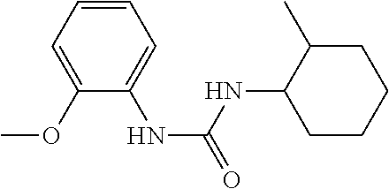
C1=C(OC)C(NC(=O)NC2C(C)CCCC2)=CC=C1
